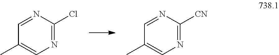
N1=CC(C)=CN=C1[CN].N1=CC(C)=CN=C1Cl
